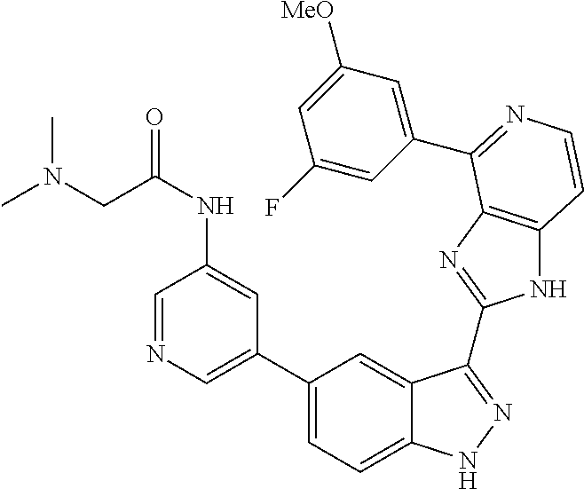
C1(C2=CC=C3C(=C2)C(C2=NC4=C(N2)C=CN=C4C2=CC([MeO])=CC(F)=C2)=NN3)=CN=CC(NC(CN(C)C)=O)=C1
